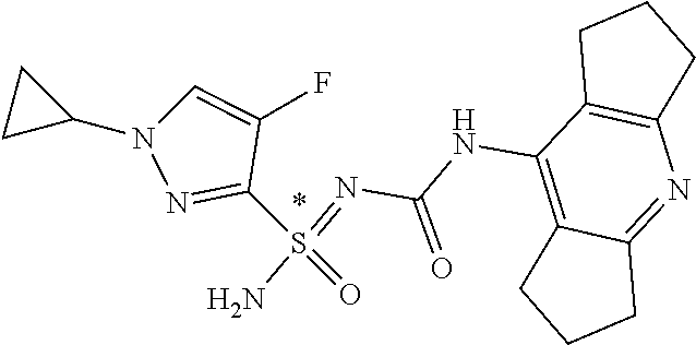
C1(S(=O)(=NC(NC2=C3C(=NC4=C2CCC4)CCC3)=O)N)=NN(C2CC2)C=C1F
